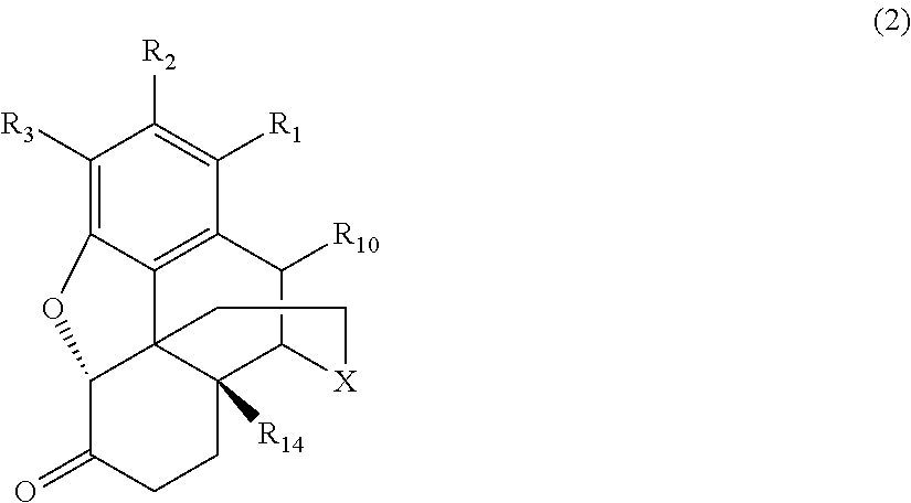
C1([R3])=C2C3=C(C([R1])=C1[R2])C([R10])C1C4([R14])C3(C(C(=O)CC4)O2)CC[X]1
